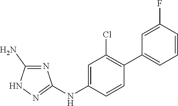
C1=C(NC2=NNC(N)=N2)C=CC(C2=CC=CC(F)=C2)=C1Cl
